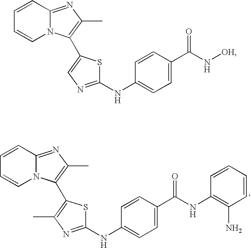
C1=CN2C(=NC(C)=C2C2=CN=C(NC3=CC=C(C(N[OH])=O)C=C3)S2)C=C1.C1=CN2C(=NC(C)=C2C2=C(C)N=C(NC3=CC=C(C(NC4=C(N)C=CC=C4)=O)C=C3)S2)C=C1
